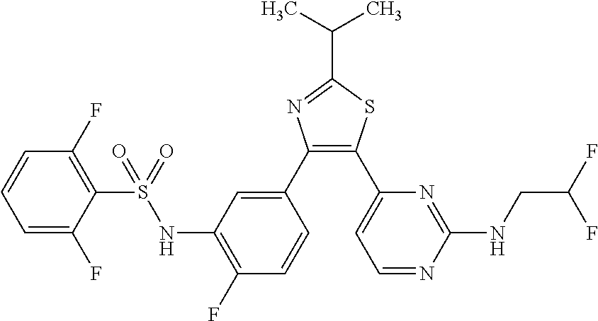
C1=C(F)C(S(=O)(=O)NC2=C(F)C=CC(C3=C(C4=CC=NC(NCC(F)F)=N4)SC(C(C)C)=N3)=C2)=C(F)C=C1
